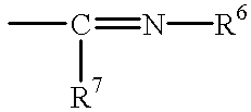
CC([R7])=N[R6]
